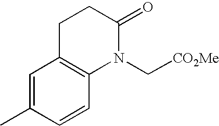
C1=C(C)C=CC2=C1CCC(=O)N2C[CO2Me]
